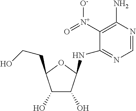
C1=NC(N)=C([N+](=O)[O-])C(NC2C(O)C(O)C(CCO)O2)=N1
